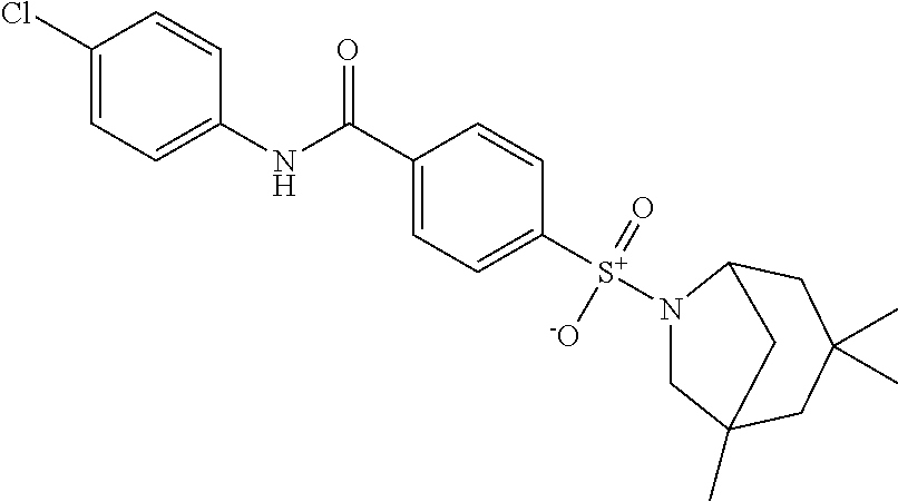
C1=C(Cl)C=CC(NC(C2=CC=C([S+](N3CC4(C)CC(C)(C)CC3C4)(=O)[-O])C=C2)=O)=C1
